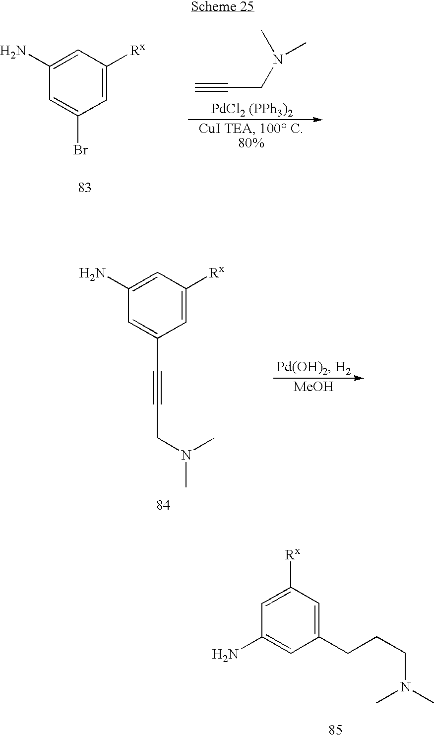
C1=C([Rx])C=C(N)C=C1Br.C(CN(C)C)#C.[PdCl2 (PPh3)2].C1=C([Rx])C=C(N)C=C1C#CCN(C)C.[MeOH].C1(CCCN(C)C)=CC([Rx])=CC(N)=C1
